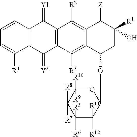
C1=CC2=C(C([R4])=C1)C(=[Y2])C1=C(C2=[Y1])C([R2])=C2C(=C1[R3])C(OC1C([R12])([R11])C([R5])([R6])C([R7])([R8])C([R10])([R9])O1)CC([R1])(O)C2[Z]
